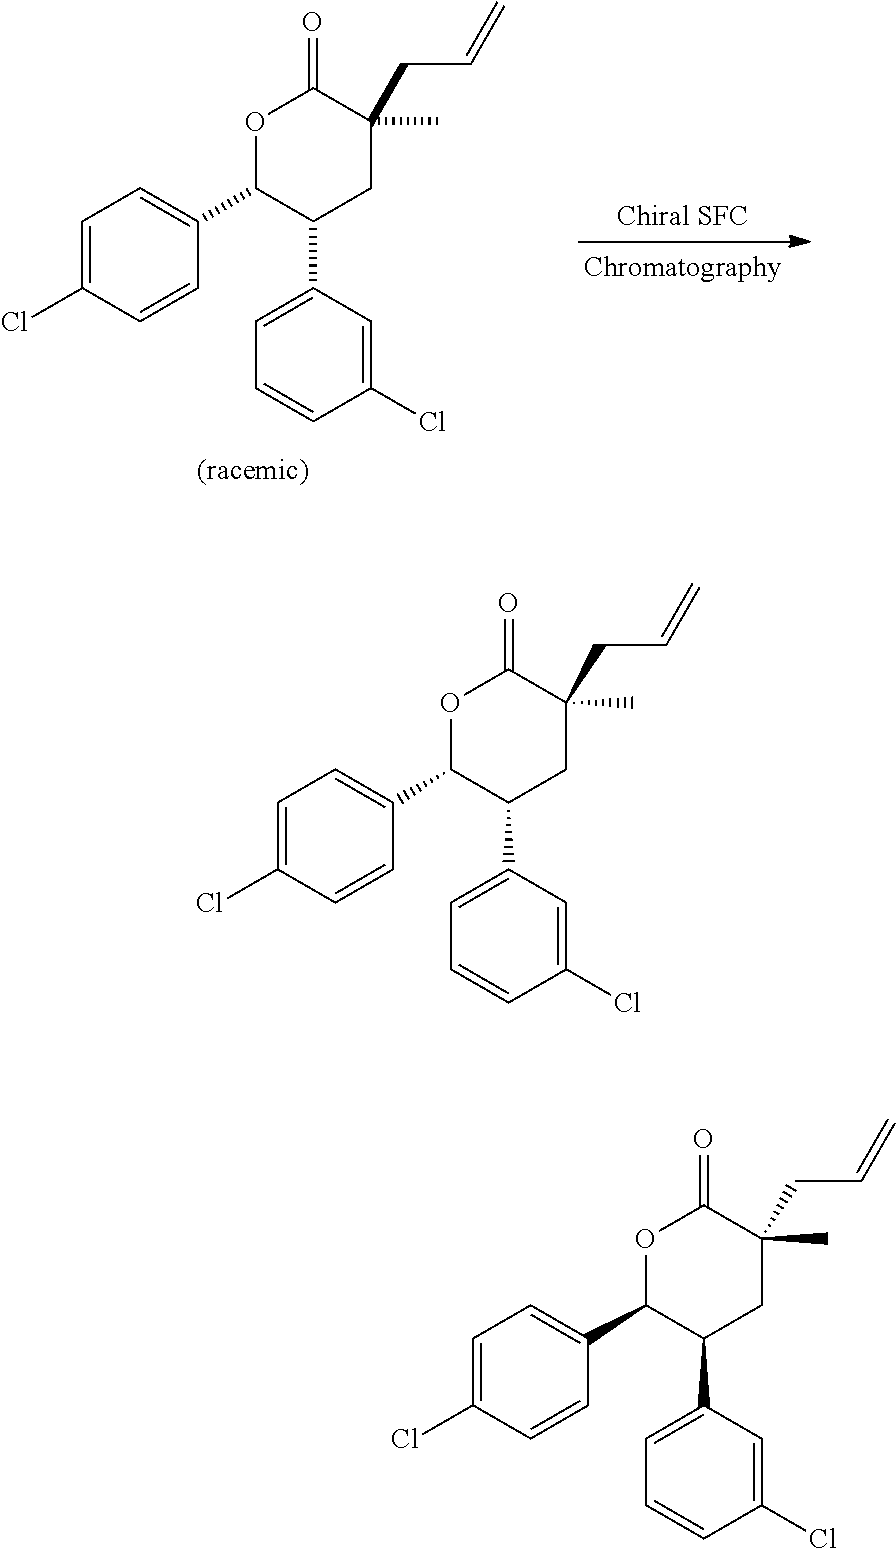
C1=C(Cl)C=CC(C2C(C3=CC=CC(Cl)=C3)CC(C)(CC=C)C(=O)O2)=C1.C1=C(Cl)C=CC(C2C(C3=CC=CC(Cl)=C3)CC(C)(CC=C)C(=O)O2)=C1.C1=C(Cl)C=CC(C2C(C3=CC=CC(Cl)=C3)CC(C)(CC=C)C(=O)O2)=C1
